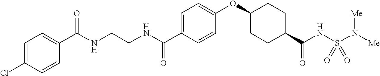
C(NCCNC(C1=CC=C(OC2CCC(C(NS(N([Me])[Me])(=O)=O)=O)CC2)C=C1)=O)(=O)C1=CC=C(Cl)C=C1
